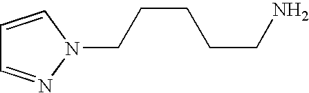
C1=CN(CCCCCN)N=C1
